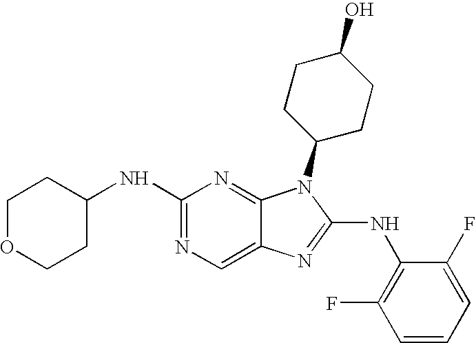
N1=C(NC2CCOCC2)N=C2C(=C1)N=C(NC1=C(F)C=CC=C1F)N2C1CCC(O)CC1
